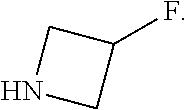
C1(F)CNC1
